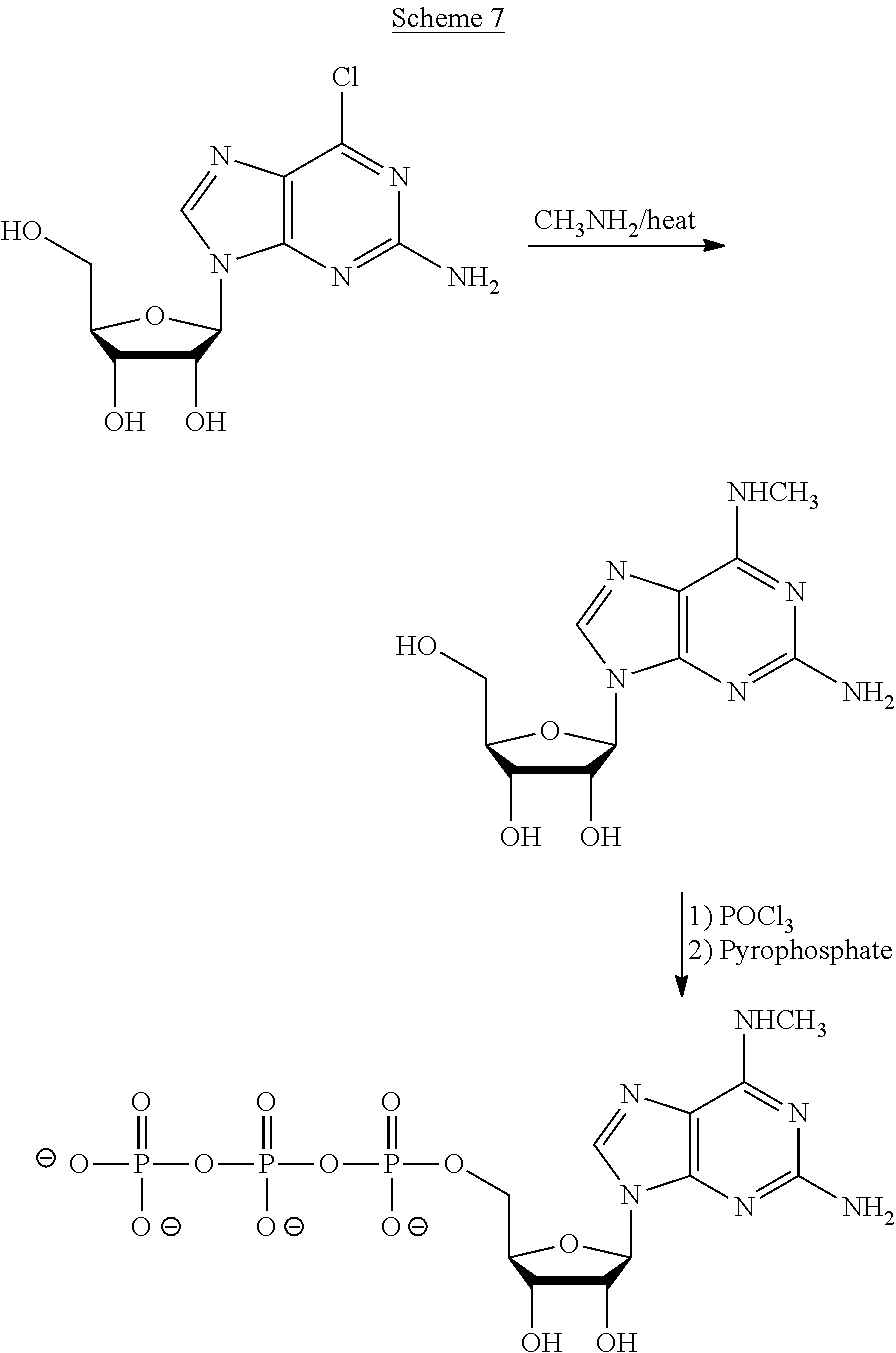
C1(O)C(O)C(CO)OC1N1C2=C(N=C1)C(Cl)=NC(N)=N2.C1(O)C(O)C(CO)OC1N1C2=C(N=C1)C([NHCH3])=NC(N)=N2.C1(O)C(O)C(COP([O-])(OP([O-])(=O)OP([O-])(=O)[O-])=O)OC1N1C2=C(N=C1)C([NHCH3])=NC(N)=N2
